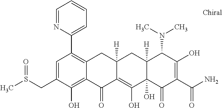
C12([H])C(O)(C(=O)C(C(N)=O)=C(O)C1N(C)C)C(O)=C1C([H])(C2)CC2=C(C3=CC=CC=N3)C=C(CS(C)=O)C(O)=C2C1=O
